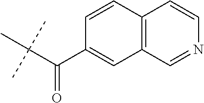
C1(C(C(C)(C)C)=O)=CC2=C(C=C1)C=CN=C2
